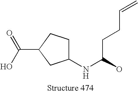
C1(NC(O)CCC=C)CCC(C(=O)O)C1
